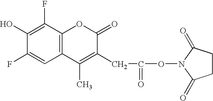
C1(O)=C(F)C2=C(C=C1F)C(C)=C(CC(=O)ON1C(=O)CCC1=O)C(=O)O2
